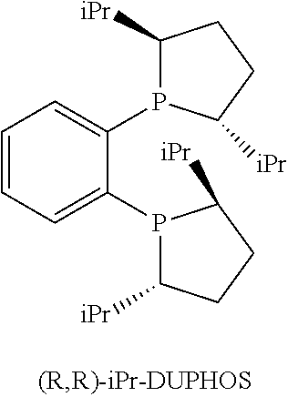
C1([iPr])P(C2=CC=CC=C2P2C([iPr])CCC2[iPr])C([iPr])CC1
